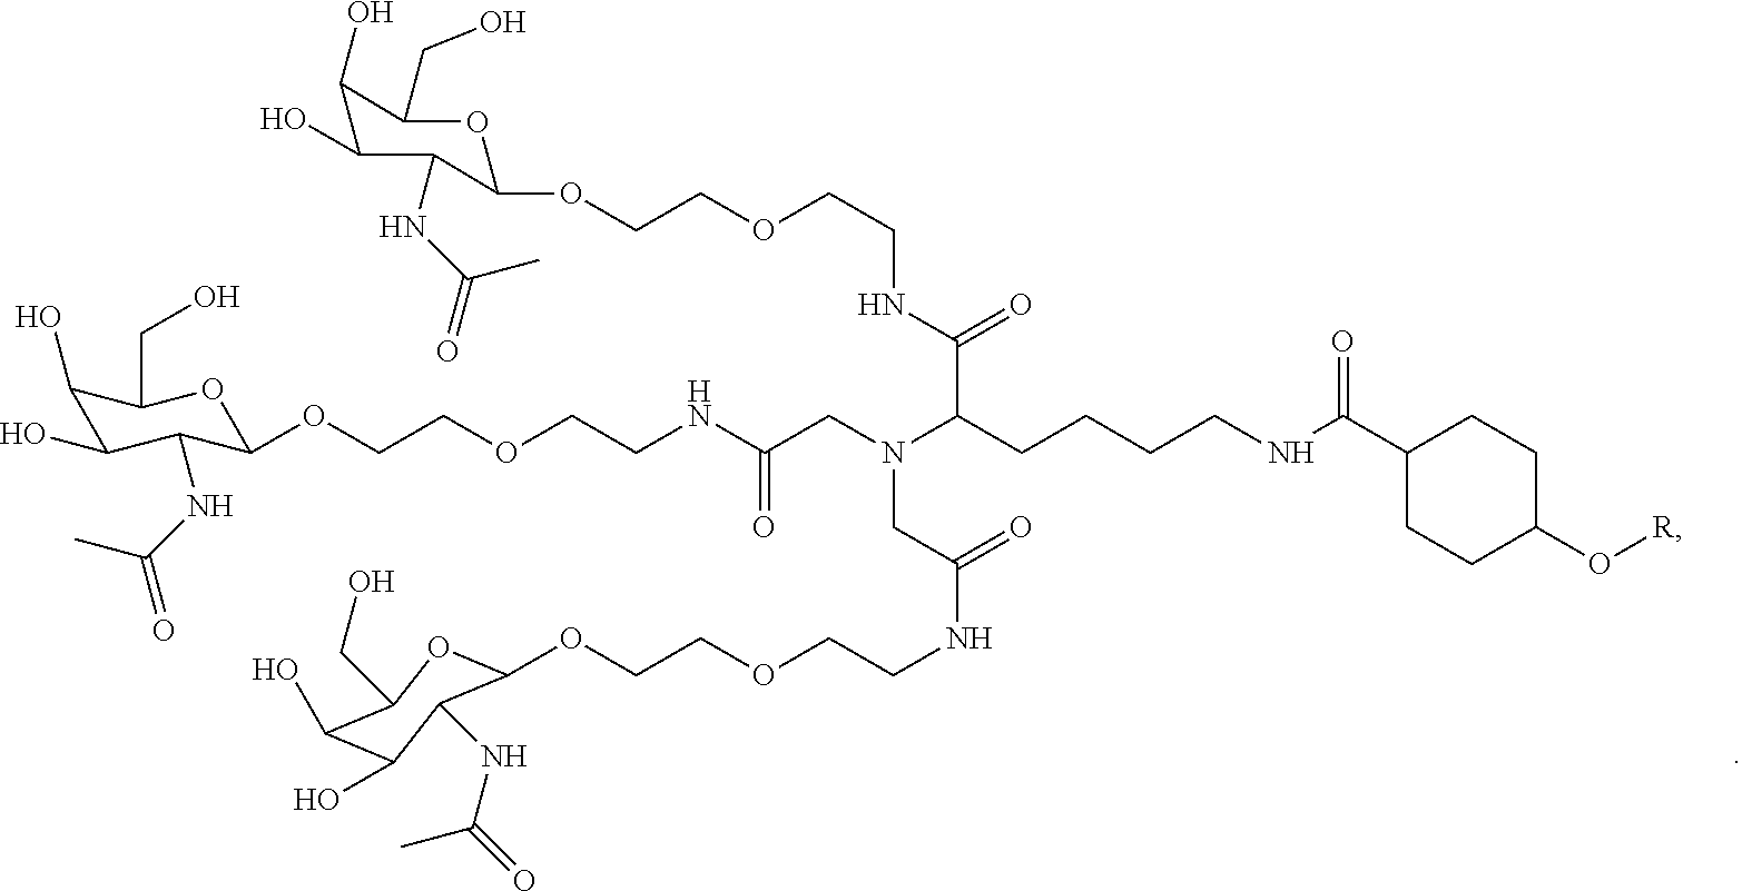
O(CCOCCNC(C(CCCCNC(C1CCC(O[R])CC1)=O)N(CC(NCCOCCOC1C(NC(=O)C)C(O)C(O)C(CO)O1)=O)CC(=O)NCCOCCOC1C(NC(=O)C)C(O)C(O)C(CO)O1)=O)C1OC(CO)C(O)C(O)C1NC(=O)C
